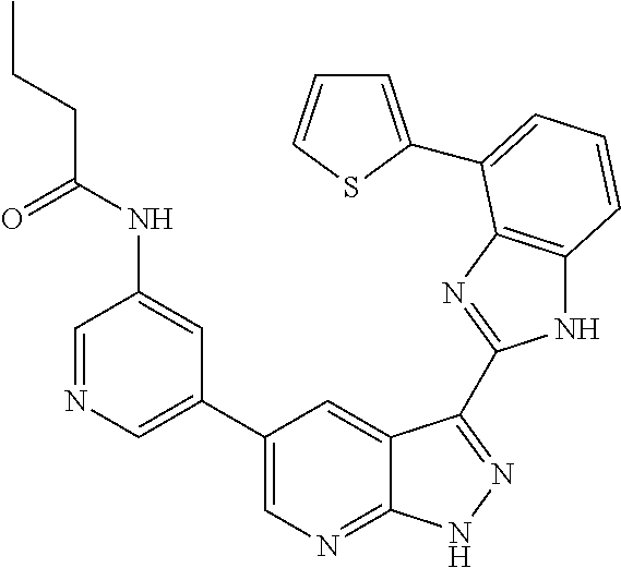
C1(C2=CN=C3C(=C2)C(C2=NC4=C(N2)C=CC=C4C2=CC=CS2)=NN3)=CN=CC(NC(CCC)=O)=C1
